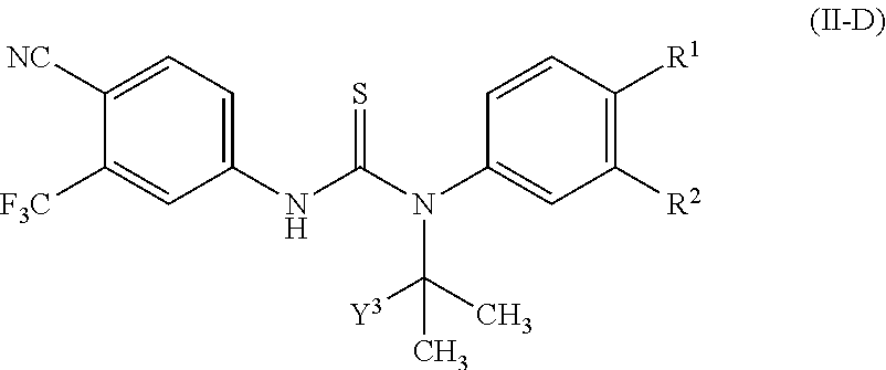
C1([NC])=CC=C(NC(N(C2=CC([R2])=C([R1])C=C2)C(C)([Y3])C)=S)C=C1[F3C]
